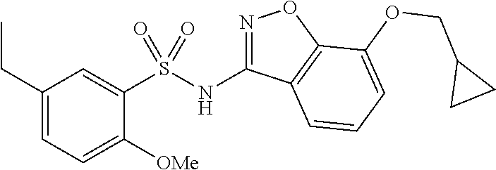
N(C1=NOC2=C1C=CC=C2OCC1CC1)S(C1=CC(CC)=CC=C1[OMe])(=O)=O
